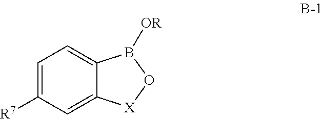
C1=C2C(=CC=C1[R7])B([OR])O[X]2
